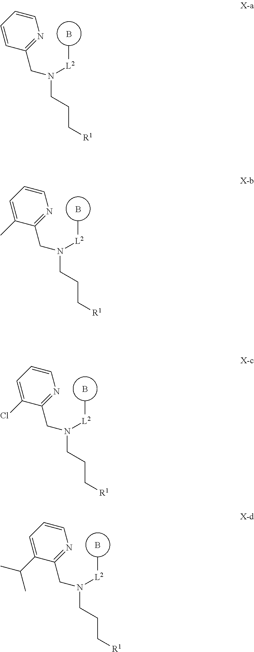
C1=CC=CC(CN(CCC[R1])[L2]C)=N1.B.C1=CC=C(C)C(CN(CCC[R1])[L2]C)=N1.B.C1=CC=C(Cl)C(CN(CCC[R1])[L2]C)=N1.B.C1=CC=C(C(C)C)C(CN(CCC[R1])[L2]C)=N1.B
